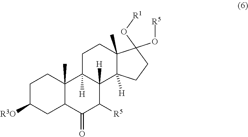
C1C([R3O])CC2C(C)(C1)C1([H])C([H])(C([R5])C2=O)C2([H])C(C)(CC1)C(O[R5])(O[R1])CC2
